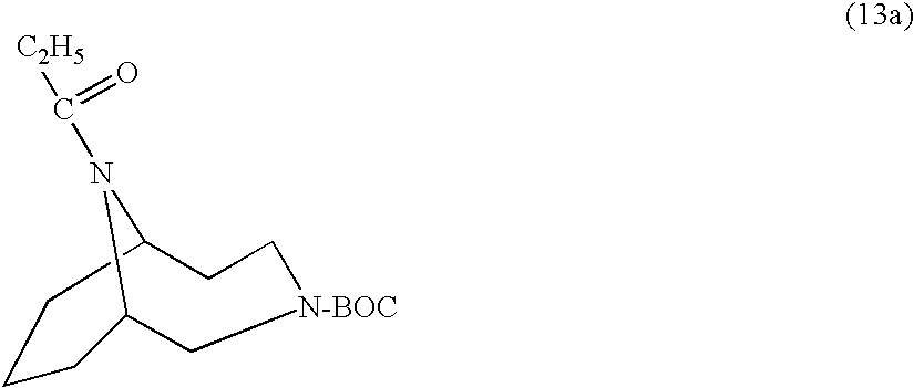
C1CCC2CC[N-BOC]CC1N2C([C2H5])=O
